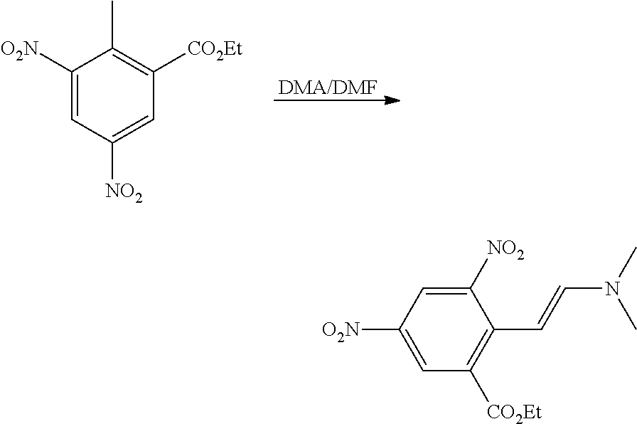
[DMA/DMF].C1([O2N])=CC([NO2])=CC([CO2Et])=C1C.C1([O2N])=CC([CO2Et])=C(C=CN(C)C)C([NO2])=C1
